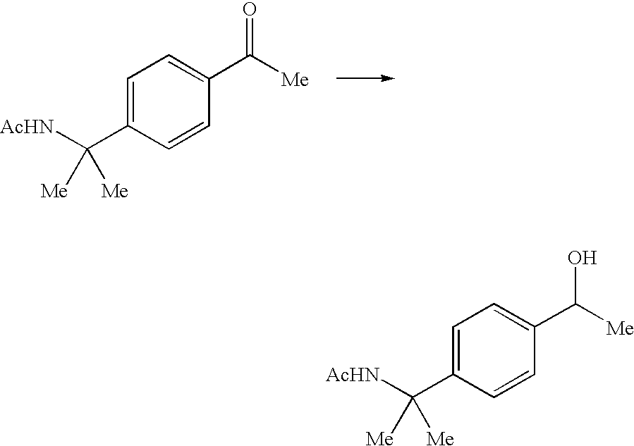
C1=C(C([AcHN])([Me])[Me])C=CC(C([Me])=O)=C1.C1=C(C([AcHN])([Me])[Me])C=CC(C([Me])O)=C1
